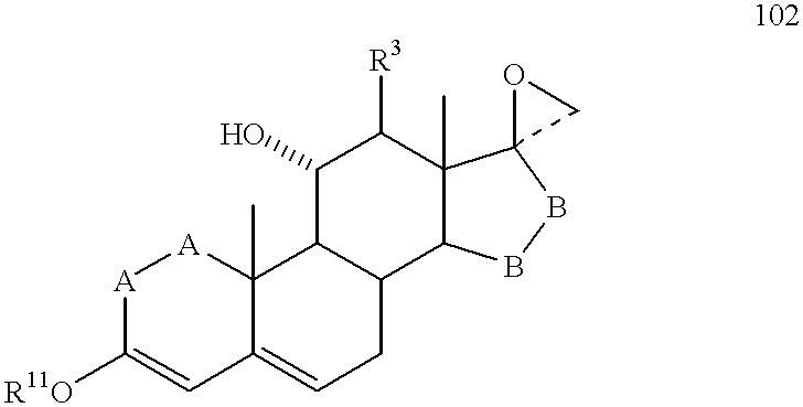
C1(O)C([R3])C2(C)C(C3CC=C4C(C)([A][A]C([R11O])=C4)C13)BBC21CO1
